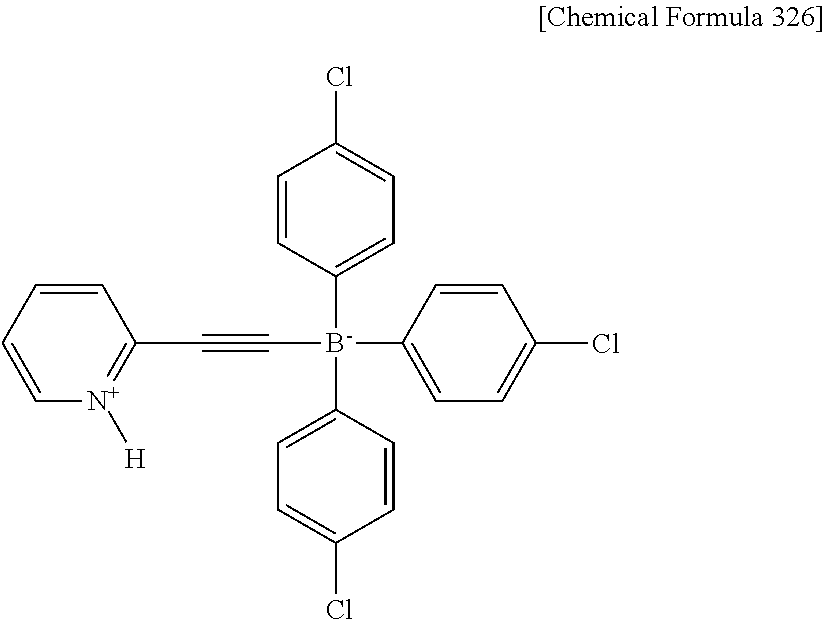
C1=CC([B-](C#CC2=[N+]([H])C=CC=C2)(C2=CC=C(Cl)C=C2)C2=CC=C(Cl)C=C2)=CC=C1Cl
